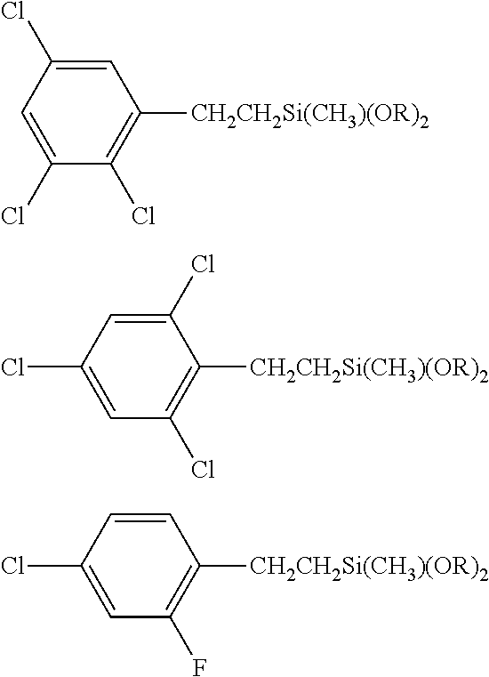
C1=C(Cl)C=C(Cl)C(Cl)=C1[CH2CH2Si(CH3)(OR)2].C1(Cl)=CC(Cl)=CC(Cl)=C1[CH2CH2Si(CH3)(OR)2].C1=CC(Cl)=CC(F)=C1[CH2CH2Si(CH3)(OR)2]
